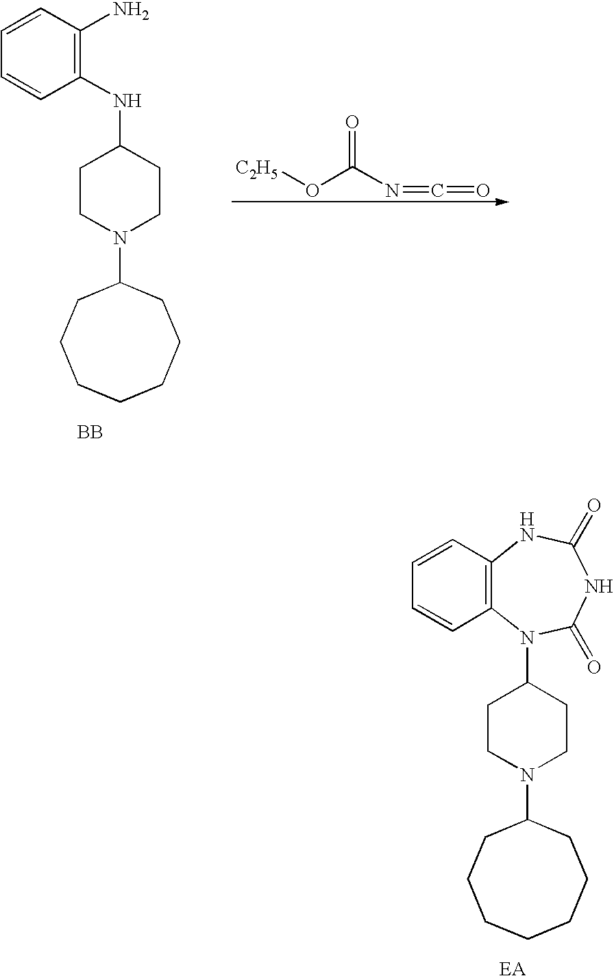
[EA].C1(N2C3=C(C=CC=C3)NC(=O)NC2=O)CCN(C2CCCCCCC2)CC1.C1(NC2CCN(C3CCCCCCC3)CC2)=C(N)C=CC=C1.[BB].[C2H5]OC(N=C=O)=O
